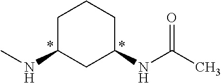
CNC1CC(NC(C)=O)CCC1
